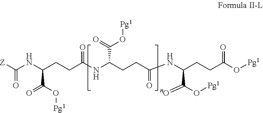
[Z]C(NC(CCC(NC(CCC(NC(CCC(O[Pg1])=O)C(=O)O[Pg1])=O)C(O[Pg1])=O)=O)C(O[Pg1])=O)=O
